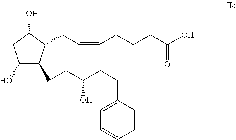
C1(O)C(CCC(O)CCC2=CC=CC=C2)C(CC=CCCCC(=O)[OH])C(O)C1
